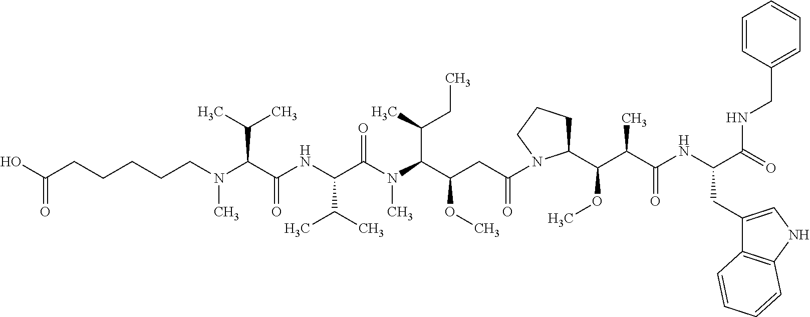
C(CCCCN(C(C(NC(C(N(C(C(CC(=O)N1C(C(C(C(NC(C(=O)NCC2=CC=CC=C2)CC2=CNC3=C2C=CC=C3)=O)C)OC)CCC1)OC)C(C)CC)C)=O)C(C)C)=O)C(C)C)C)C(O)=O
